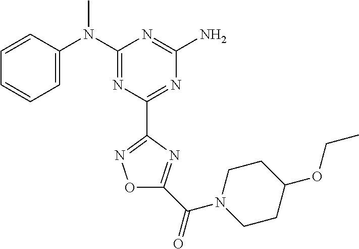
C1=CC(N(C2=NC(C3=NOC(C(N4CCC(OCC)CC4)=O)=N3)=NC(N)=N2)C)=CC=C1
